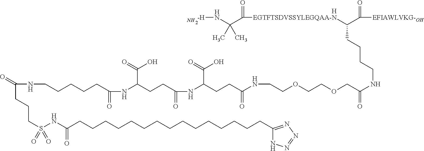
N.C(C(=O)NCCCCCC(=O)NC(CCC(NC(CCC(NCCOCCOCC(NCCCCC(C([EFIAWLVKG-OH])=O)[EGTFTSDVSSYLEGQAA-N]C(=O)C(N[-H])(C)C)=O)=O)C(=O)O)=O)C(=O)O)CCS(=O)(NC(CCCCCCCCCCCCCCCC1=NN=NN1)=O)=O.[H]
